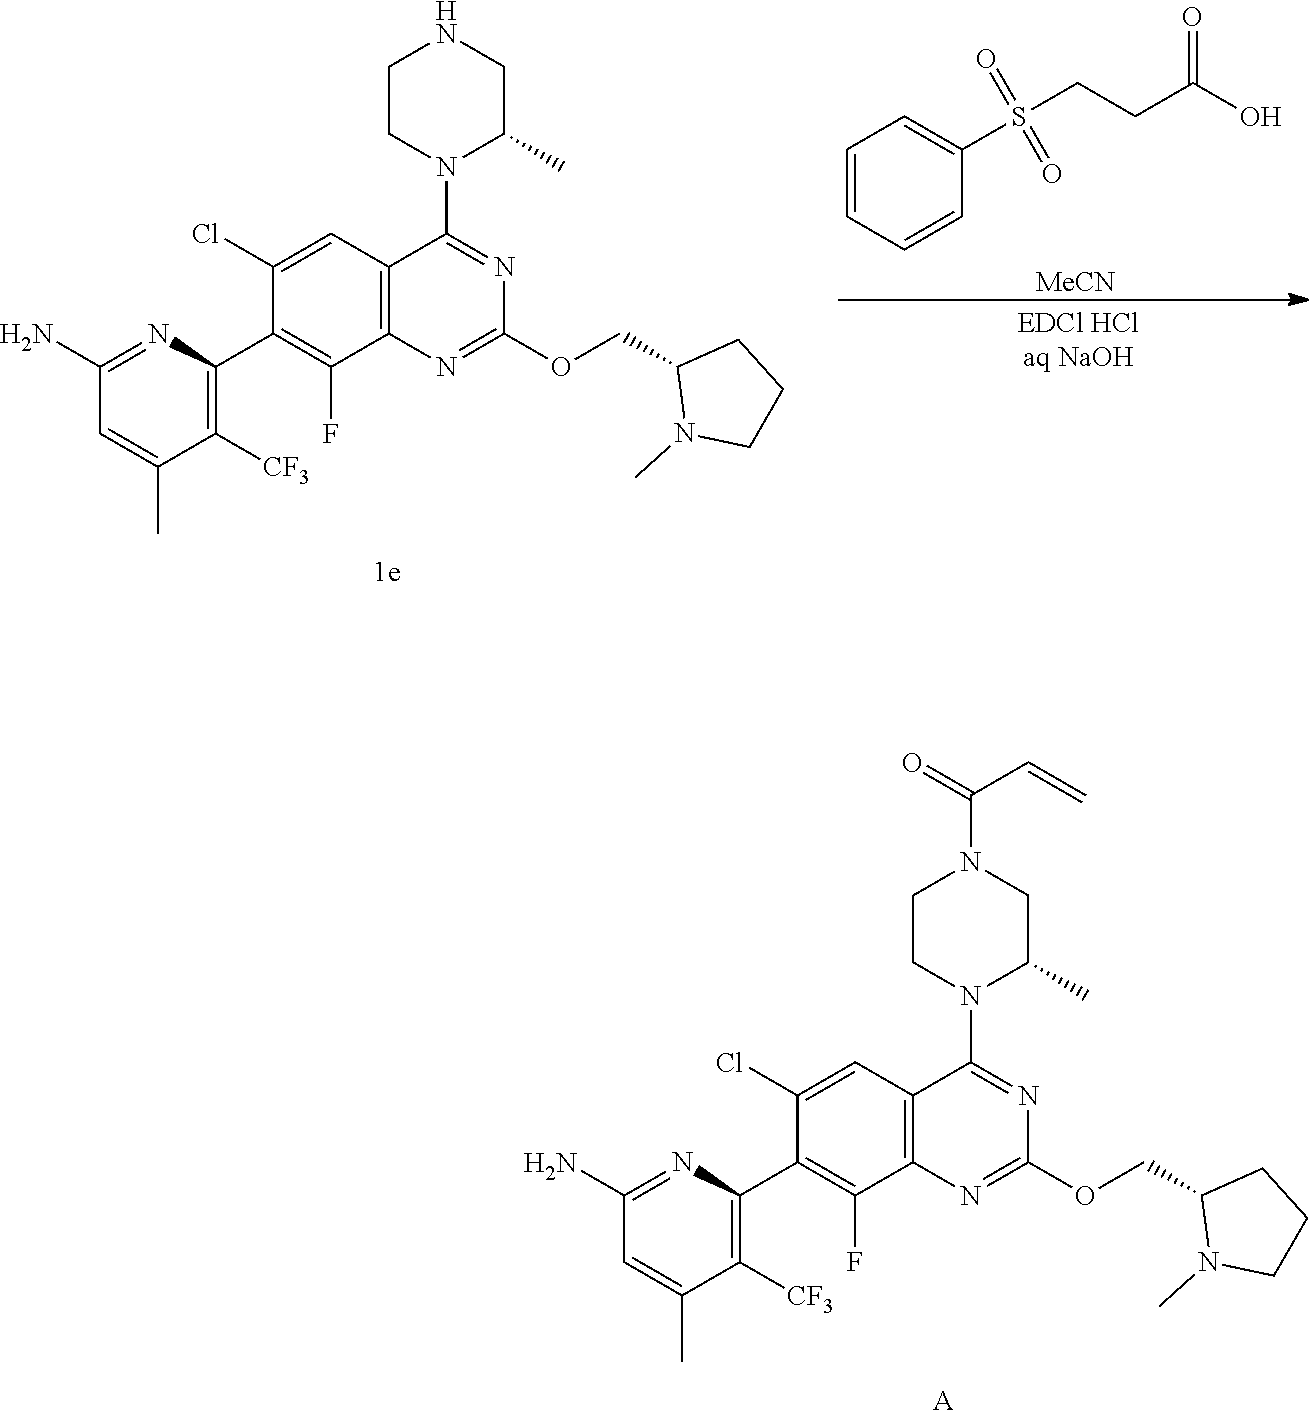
C1(Cl)=CC2=C(C(F)=C1C1=C([CF3])C(C)=CC(N)=N1)N=C(OCC1N(C)CCC1)N=C2N1C(C)CNCC1.C1=CC=CC(S(CCC(O)=O)(=O)=O)=C1.[MeCN].C1(Cl)=CC2=C(C(F)=C1C1=C([CF3])C(C)=CC(N)=N1)N=C(OCC1N(C)CCC1)N=C2N1C(C)CN(C(C=C)=O)CC1.[A]
